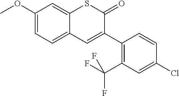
C1(OC)=CC=C2C(=C1)SC(=O)C(C1=C(C(F)(F)F)C=C(Cl)C=C1)=C2
